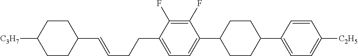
C1(C=CCCC2=CC=C(C3CCC(C4=CC=C([C2H5])C=C4)CC3)C(F)=C2F)CCC([C3H7])CC1
